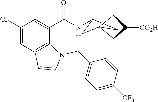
C1(Cl)=CC2=C(C(C(NC3CC4(C3)CC([CO2H])C4)=O)=C1)N(CC1=CC=C([CF3])C=C1)C=C2
